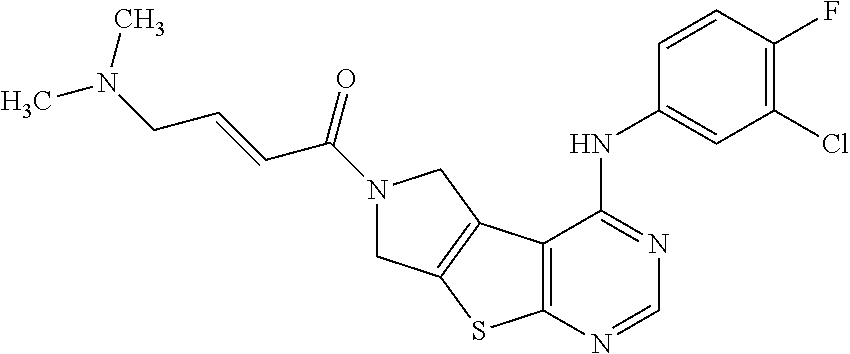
C1(Cl)=C(F)C=CC(NC2=NC=NC3=C2C2=C(S3)CN(C(=O)C=CCN(C)C)C2)=C1
